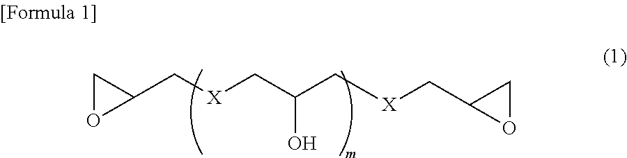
C1(C[X]CC(C[X]CC2OC2)O)CO1
